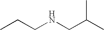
C(NCC(C)C)CC
